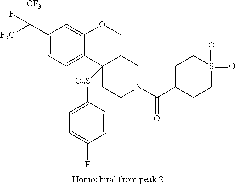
[F3C]C(C1=CC=C2C(=C1)OCC1C2([O2S]C2=CC=C(F)C=C2)CCN(C(C2CCS(=O)(=O)CC2)=O)C1)([CF3])F
